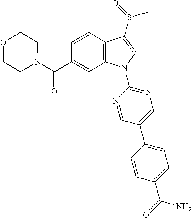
C(C1=CC2=C(C=C1)C(S(C)=O)=CN2C1=NC=C(C2=CC=C(C(=O)N)C=C2)C=N1)(=O)N1CCOCC1
